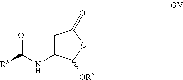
N(C1=CC(=O)OC1[OR5])C([R3])=O
